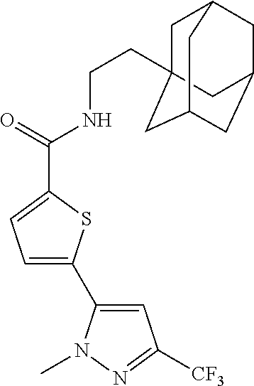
C1=C(C2=CC([CF3])=NN2C)SC(C(NCCC23CC4CC(CC(C2)C4)C3)=O)=C1
